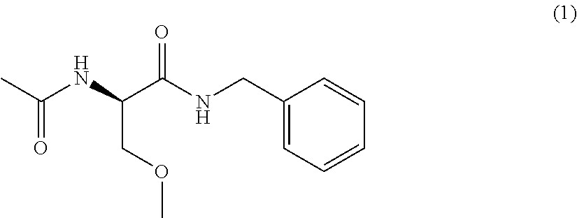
C1=CC=CC=C1CNC(C(NC(C)=O)COC)=O
